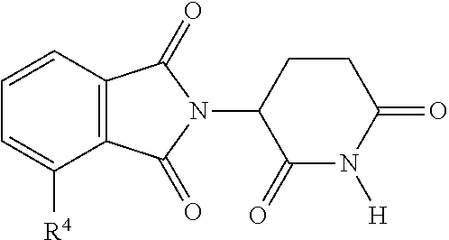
C1=CC2=C(C(=O)N(C3C(=O)N([H])C(=O)CC3)C2=O)C([R4])=C1
